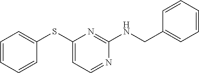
C1=CC=CC(SC2=CC=NC(NCC3=CC=CC=C3)=N2)=C1
